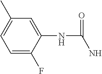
C1=C(F)C(NC(=O)N)=CC(C)=C1
